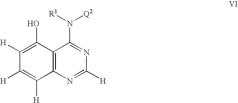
C1([H])=C(O)C2=C(C([H])=C1[H])N=C([H])N=C2N([R1])[Q2]
